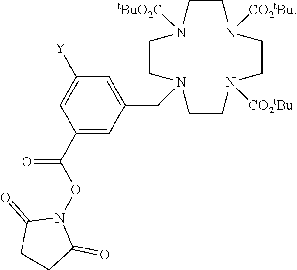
C1=C(CN2CCN([tBuO2C])CCN([CO2tBu])CCN([CO2tBu])CC2)C=C(C(=O)ON2C(=O)CCC2=O)C=C1[Y]
